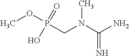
P(CN(C(N)=N)C)(OC)(=O)O
